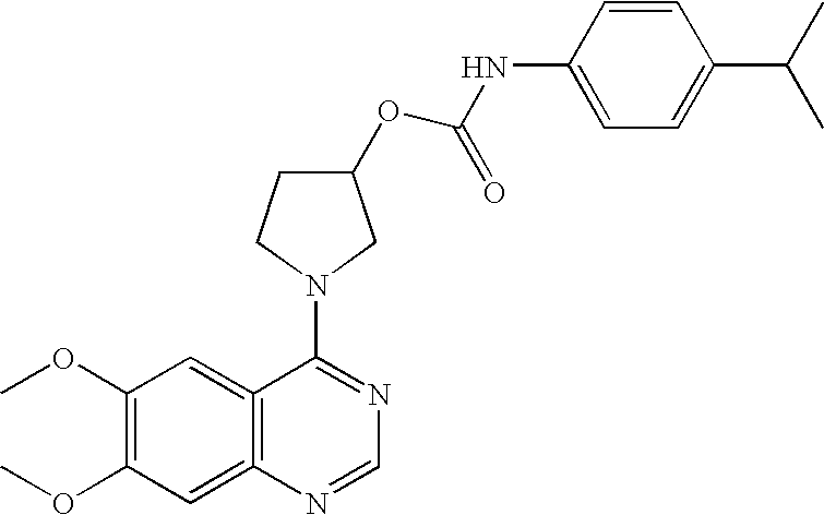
C12=C(=CC(OC)=C(OC)C=1)N=CN=C2N1CCC(OC(NC2=CC=C(C(C)C)C=C2)=O)C1
